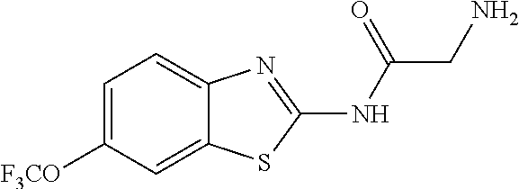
C1=C([F3CO])C=C2C(=C1)N=C(NC(CN)=O)S2
